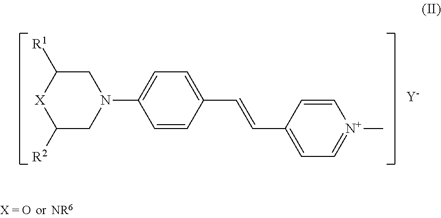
C1C([R1])[X]C([R2])CN1C1=CC=C(C=CC2=CC=[N+](C)C=C2)C=C1.[Y]
